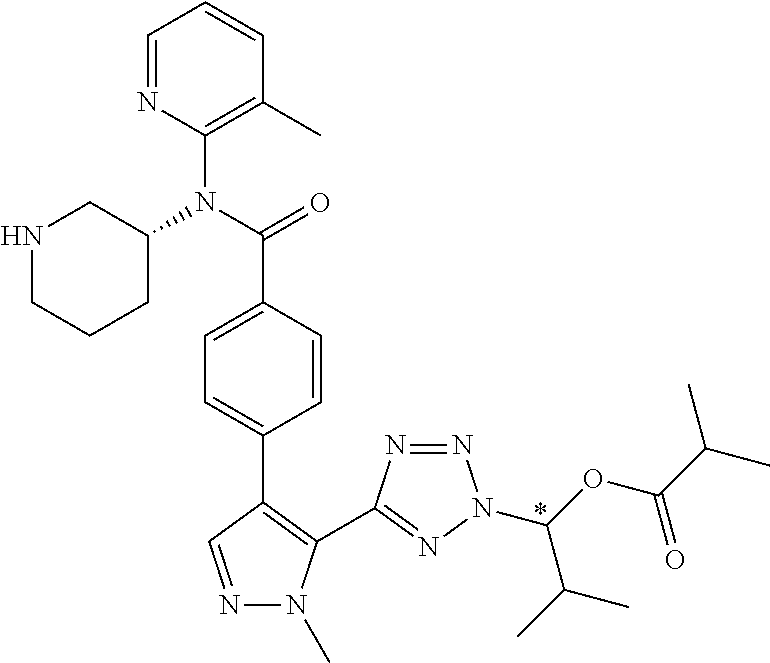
C1=NC(N(C2CNCCC2)C(C2=CC=C(C3=C(C4=NN(C(OC(C(C)C)=O)C(C)C)N=N4)N(C)N=C3)C=C2)=O)=C(C)C=C1.*
